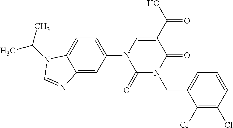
C1(=O)N(CC2=CC=CC(Cl)=C2Cl)C(=O)C(C(O)=O)=CN1C1=CC=C2C(=C1)N=CN2C(C)C
